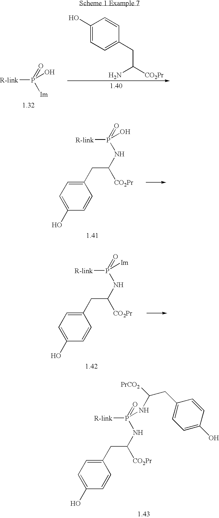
[R-link]P(=O)(NC([CO2Pr])CC1=CC=C(O)C=C1)NC(CC1=CC=C(O)C=C1)[PrCO2].[R-link]P(O)(=O)[Im].C1(O)=CC=C(CC(N)[CO2Pr])C=C1.[R-link]P(O)(=O)NC([CO2Pr])CC1=CC=C(O)C=C1.[R-link]P([Im])(=O)NC([CO2Pr])CC1=CC=C(O)C=C1
